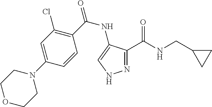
N1=C(C(NCC2CC2)=O)C(NC(C2=C(Cl)C=C(N3CCOCC3)C=C2)=O)=CN1
